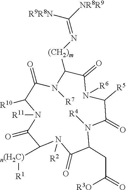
C1(=O)C([R5])N([R6])C(=O)C([(CH2)m]N=C([R9R8N])[NR8R9])N([R7])C(=O)C([R10])N([R11])C(=O)C([n(H2C)][R1])N([R2])C(=O)C(CC([R3O])=O)N1[R4]
